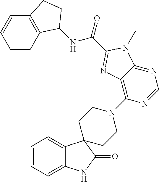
C1=CC=C2C(=C1)C1(C(=O)N2)CCN(C2=C3C(=NC=N2)N(C)C(C(NC2C4=C(C=CC=C4)CC2)=O)=N3)CC1
